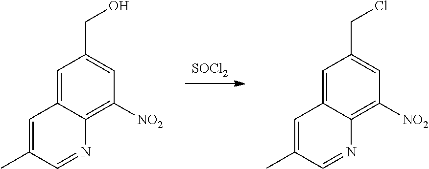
[SOCl2].C1=C2C(=C([NO2])C=C1CCl)N=CC(C)=C2.C1=C2C(=C([NO2])C=C1CO)N=CC(C)=C2
